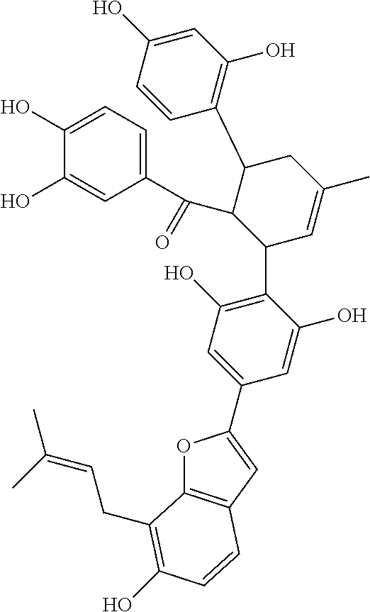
O1C2=C(C=C1C1=CC(O)=C(C3C=C(C)CC(C4=C(O)C=C(O)C=C4)C3C(C3=CC=C(O)C(O)=C3)=O)C(O)=C1)C=CC(O)=C2CC=C(C)C
